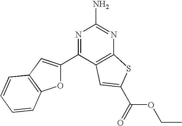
N1=C(C2=CC3=C(O2)C=CC=C3)C2=C(N=C1N)SC(C(=O)OCC)=C2
